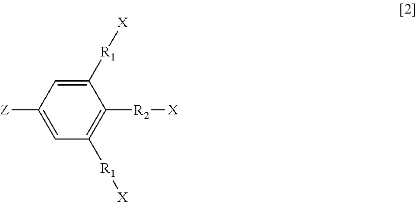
C1([Z])=CC([R1][X])=C([R2][X])C([R1][X])=C1
